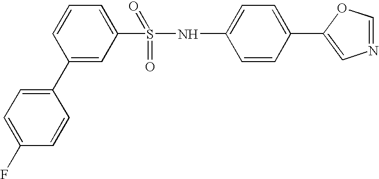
C1(C2=CC(S(=O)(=O)NC3=CC=C(C4=CN=CO4)C=C3)=CC=C2)=CC=C(F)C=C1
